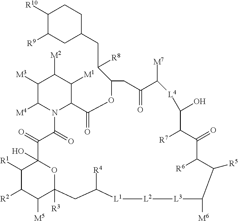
C1([M3])C([M4])N2C(C([M1])C1[M2])C(=O)OC(C(CC1CCC([R10])C([R9])C1)[R8])CC(=O)C([M7])[L4]C(O)C([R7])C(=O)C([R6])C([R5])C([M6])[L3][L2][L1]C([R4])CC1([R3])C([M5])C([R2])C([R1])C(O)(C(=O)C2=O)O1
